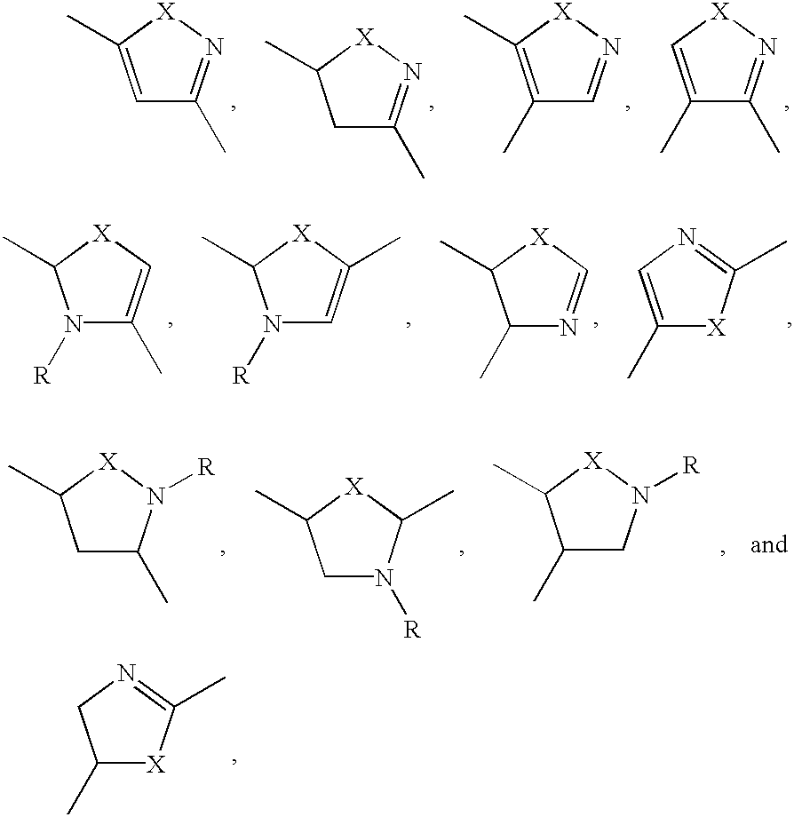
C1=C(C)[X]N=C1C.C1C(C)=N[X]C1C.C1(C)=C(C)[X]N=C1.C1(C)=C[X]N=C1C.C1C(C)N([R])[X]C1C.C1N([R])C(C)[X]C1C.C1(C)CN([R])[X]C1C.C1(C)[X]C(C)=NC1.N1([R])C(C)=C[X]C1C.N1([R])C=C(C)[X]C1C.C1(C)N=C[X]C1C.C1(C)=CN=C(C)[X]1
